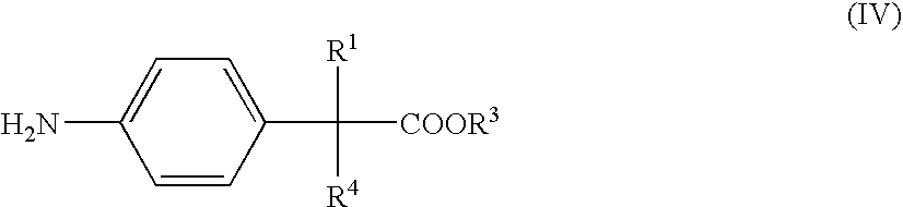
C1=CC(C([R1])([R4])[COOR3])=CC=C1N
